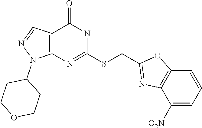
C12=C(N=C(SCC3=NC4=C(O3)C=CC=C4[O2N])NC1=O)N(C1CCOCC1)N=C2
